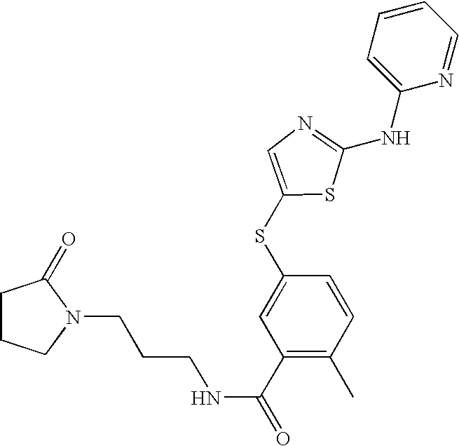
C1=CC=C(NC2=NC=C(SC3=CC(C(=O)NCCCN4CCCC4=O)=C(C)C=C3)S2)N=C1
